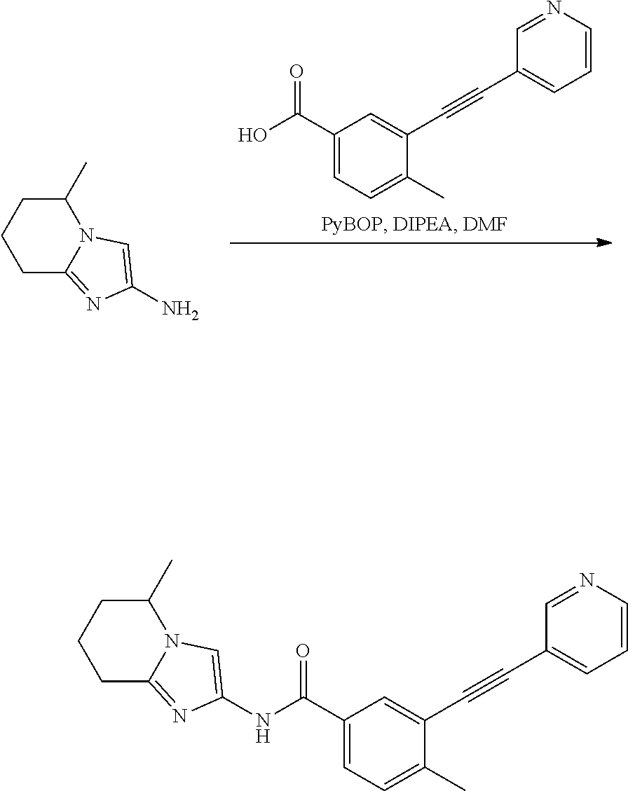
C1(C)CCCC2=NC(N)=CN12.C(O)(=O)C1=CC=C(C)C(C#CC2=CC=CN=C2)=C1.C(NC1=CN2C(=N1)CCCC2C)(=O)C1=CC=C(C)C(C#CC2=CC=CN=C2)=C1
